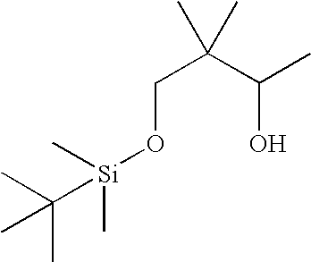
C(C(C(O)C)(C)C)O[Si](C)(C(C)(C)C)C
